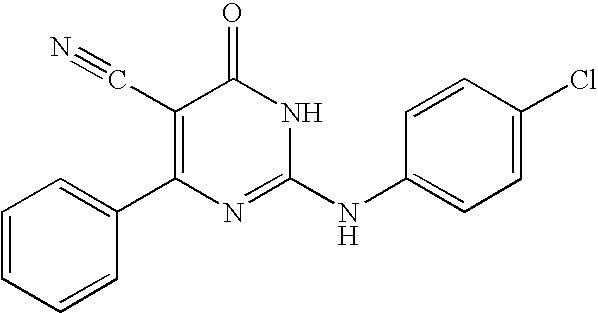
C1=CC(C2=C(C#N)C(=O)NC(NC3=CC=C(Cl)C=C3)=N2)=CC=C1
